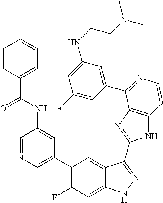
C1=C(C2=C(F)C=C3C(=C2)C(C2=NC4=C(N2)C=CN=C4C2=CC(NCCN(C)C)=CC(F)=C2)=NN3)C=C(NC(=O)C2=CC=CC=C2)C=N1
